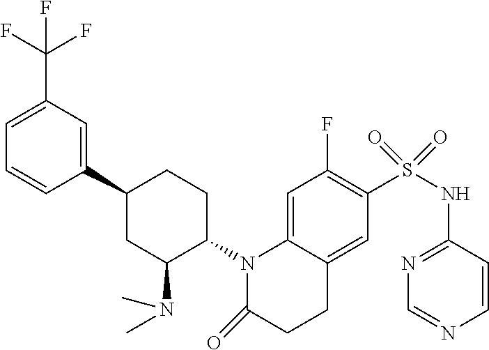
C1=CC(C2CC(N(C)C)C(N3C4=CC(F)=C(S(=O)(=O)NC5=NC=NC=C5)C=C4CCC3=O)CC2)=CC(C(F)(F)F)=C1
